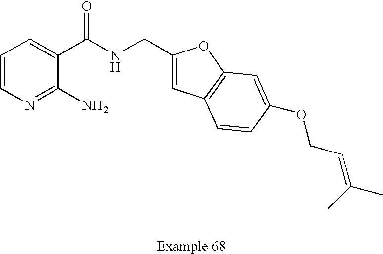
C1=CN=C(N)C(C(NCC2=CC3=C(O2)C=C(OCC=C(C)C)C=C3)=O)=C1
